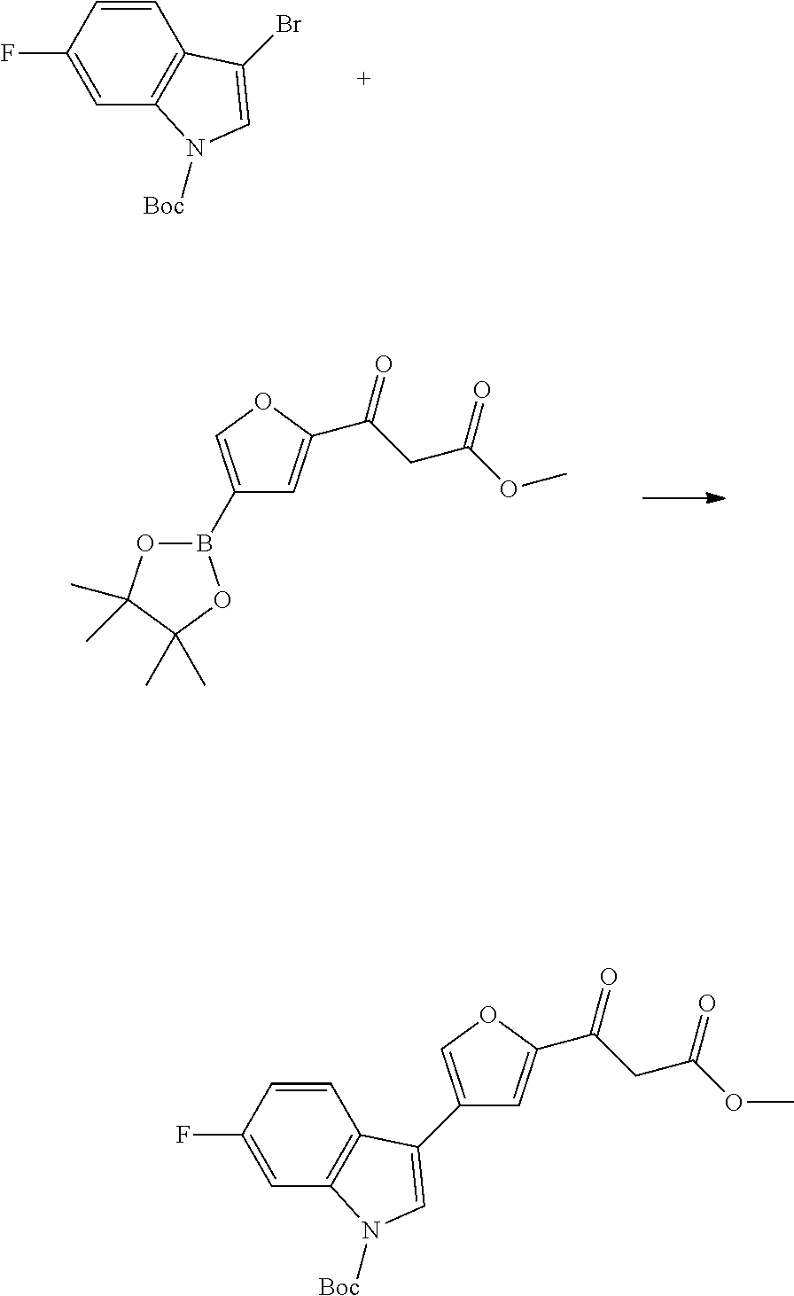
C1=CC(F)=CC2=C1C(Br)=CN2[Boc].C1(B2OC(C)(C)C(C)(C)O2)=COC(C(CC(OC)=O)=O)=C1.C1=CC(F)=CC2=C1C(C1=COC(C(CC(OC)=O)=O)=C1)=CN2[Boc]
